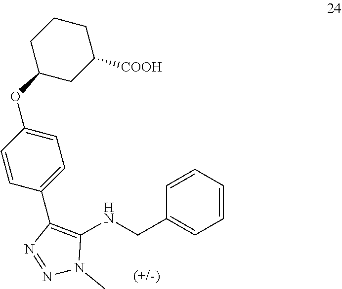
C1=C(OC2CC([COOH])CCC2)C=CC(C2=C(NCC3=CC=CC=C3)N(C)N=N2)=C1
